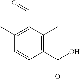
C1(C)=C(C=O)C(C)=C(C(O)=O)C=C1
